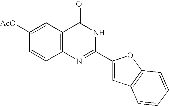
C12=C(C=C([AcO])C=C1)C(=O)NC(C1=CC3=C(O1)C=CC=C3)=N2
